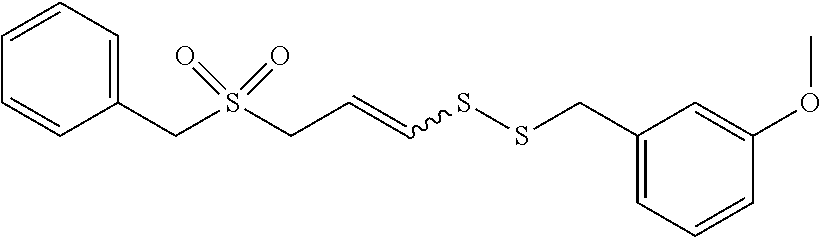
C(C=CSSCC1=CC=CC(OC)=C1)S(CC1=CC=CC=C1)(=O)=O
